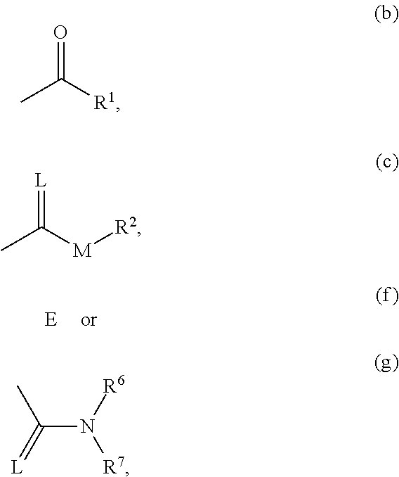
[L]=C([M][R2])C.O=C([R1])C.C(N([R6])[R7])(=[L])C
